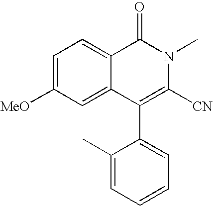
C1=C([MeO])C=C2C(=C1)C(=O)N(C)C([CN])=C2C1=CC=CC=C1C
